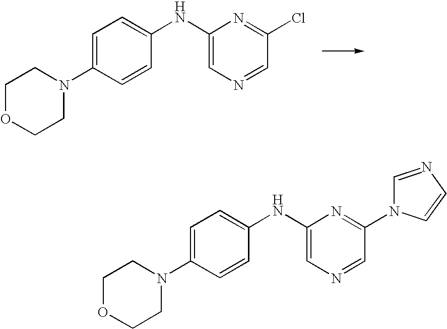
C1(NC2=CC=C(N3CCOCC3)C=C2)=CN=CC(Cl)=N1.C1(NC2=CC=C(N3CCOCC3)C=C2)=CN=CC(N2C=NC=C2)=N1
